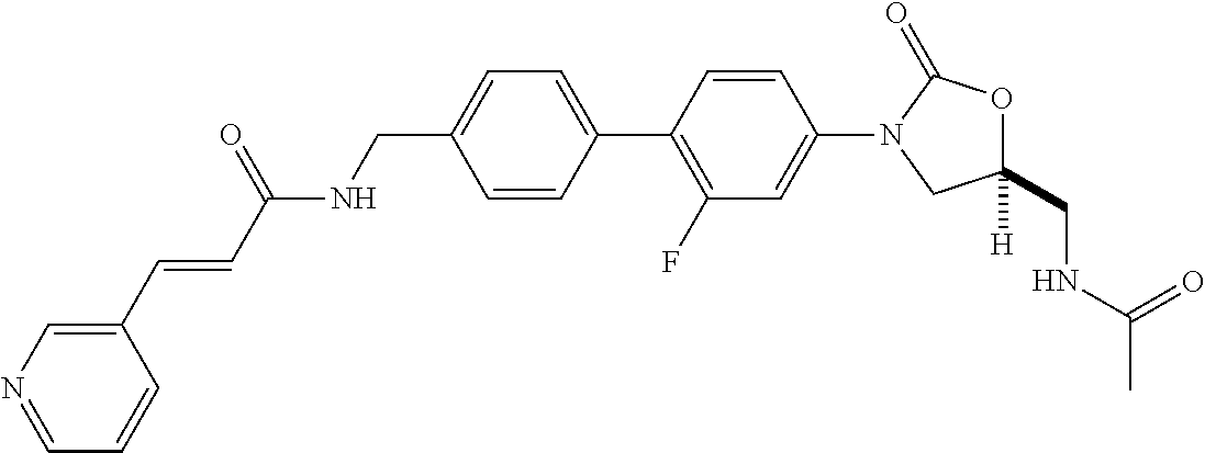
C(C1=CC=C(C2=C(F)C=C(N3CC(CNC(C)=O)([H])OC3=O)C=C2)C=C1)NC(C=CC1=CN=CC=C1)=O
